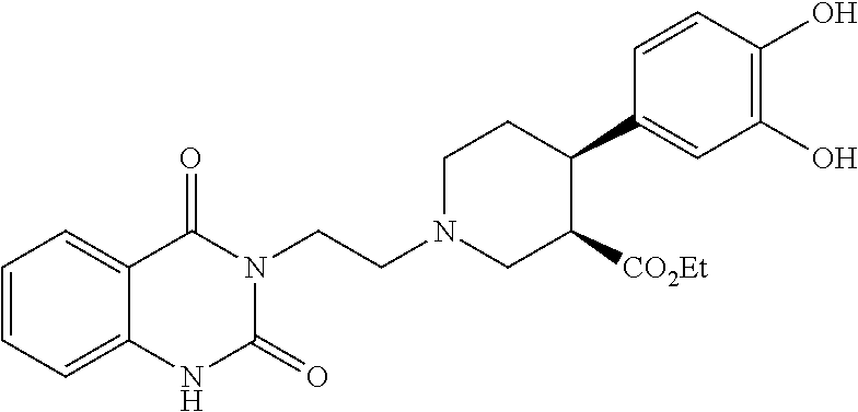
C1=CC=C2C(=C1)C(=O)N(CCN1CC([CO2Et])C(C3=CC(O)=C(O)C=C3)CC1)C(=O)N2
